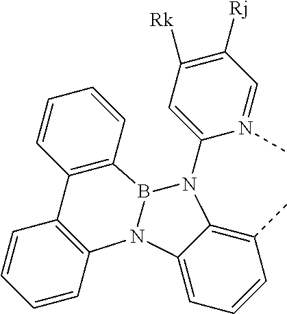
C12=C(C)C=CC=C1N1B(N2C2=CC([Rk])=C([Rj])C=N2C)C2=C(C=CC=C2)C2=C1C=CC=C2
